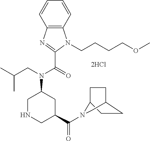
C1=CC2=C(C=C1)N(CCCCOC)C(C(=O)N(CC(C)C)C1CNCC(C(=O)N3C4CCC(CC4)C3)C1)=N2
